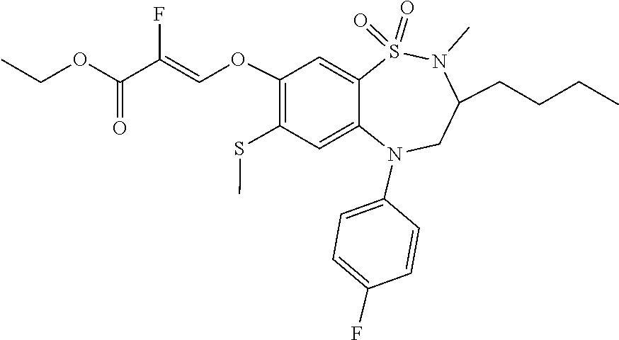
CN1S(=O)(=O)C2=CC(OC=C(F)C(=O)OCC)=C(SC)C=C2N(C2=CC=C(F)C=C2)CC1CCCC
